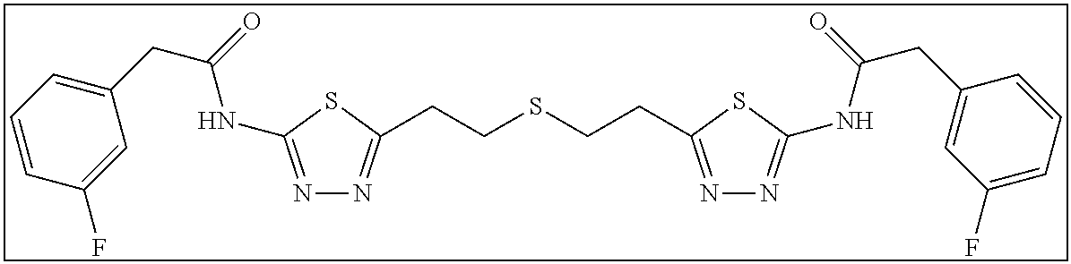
N1=C(NC(CC2=CC=CC(F)=C2)=O)SC(CCSCCC2=NN=C(NC(CC3=CC(F)=CC=C3)=O)S2)=N1
